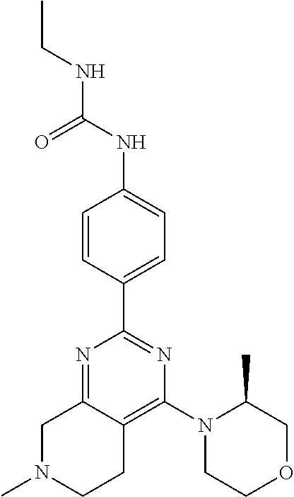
N1=C2C(=C(N3CCOCC3C)N=C1C1=CC=C(NC(NCC)=O)C=C1)CCN(C)C2
